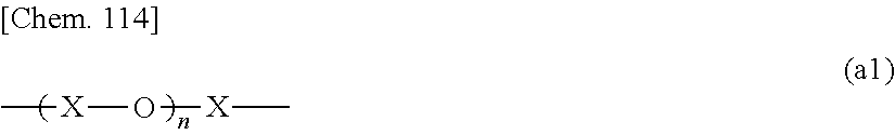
C[X]O[X]C
